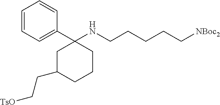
C1=CC=C(C2(NCCCCC[NBoc2])CC(CC[TsO])CCC2)C=C1
